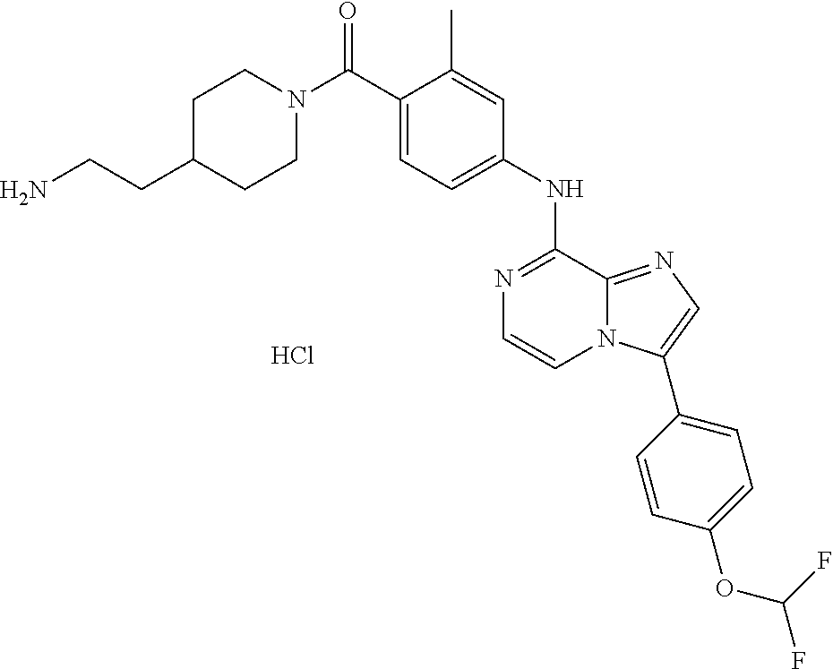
C(C1=CC=C(NC2=NC=CN3C2=NC=C3C2=CC=C(OC(F)F)C=C2)C=C1C)(N1CCC(CCN)CC1)=O.Cl
